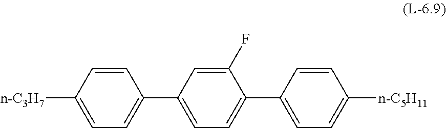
C1=C(F)C(C2=CC=C([n-C5H11])C=C2)=CC=C1C1=CC=C([n-C3H7])C=C1
